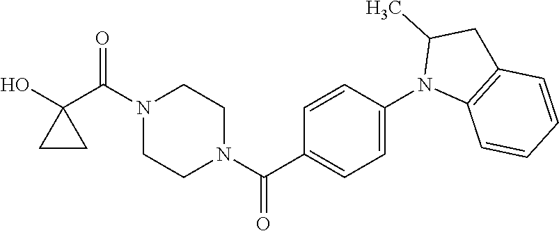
OC1(C(N2CCN(C(=O)C3=CC=C(N4C5=C(CC4C)C=CC=C5)C=C3)CC2)=O)CC1
